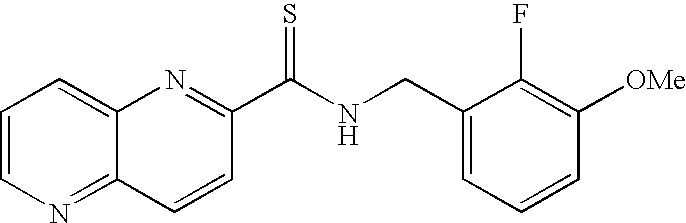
C12=NC=CC=C1N=C(C(NCC1=CC=CC([OMe])=C1F)=S)C=C2
